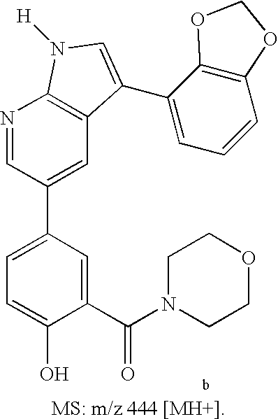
C1=C(C2=CC3=C(N=C2)N([H])C=C3C2=CC=CC3=C2OCO3)C=C(C(N2CCOCC2)=O)C(O)=C1
